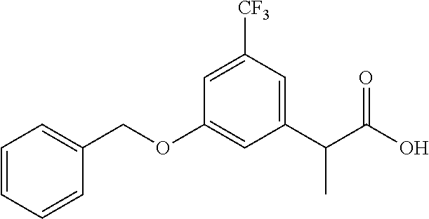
O(C1=CC(C(C(O)=O)C)=CC([CF3])=C1)CC1=CC=CC=C1
